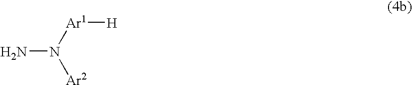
NN([Ar1][H])[Ar2]
